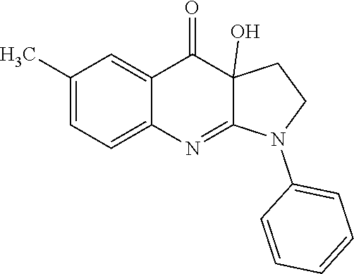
C1(C)=CC=C2C(=C1)C(=O)C1(O)CCN(C3=CC=CC=C3)C1=N2
